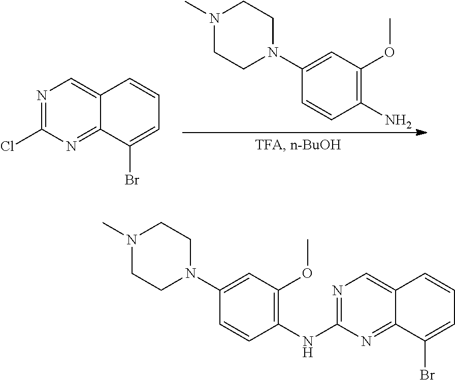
C1(N)=C(OC)C=C(N2CCN(C)CC2)C=C1.N1=C(Cl)N=C2C(=C1)C=CC=C2Br.N1(C)CCN(C2=CC(OC)=C(NC3=NC=C4C(=N3)C(Br)=CC=C4)C=C2)CC1
